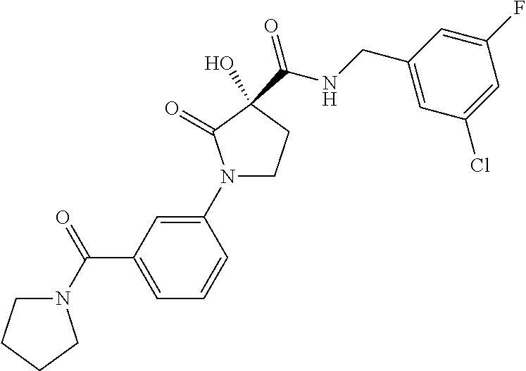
C1(N2CCC(O)(C(=O)NCC3=CC(Cl)=CC(F)=C3)C2=O)=CC(C(=O)N2CCCC2)=CC=C1
